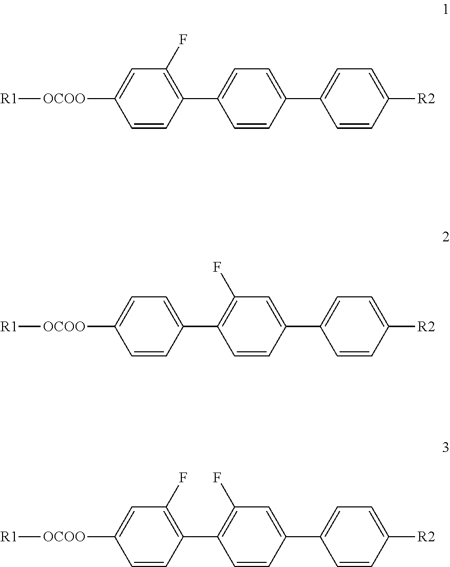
C1(F)=C(C2=CC=C(C3=CC=C([R2])C=C3)C=C2)C=CC([OCOO][R1])=C1.C1=C(C2=C(F)C=C(C3=CC=C([R2])C=C3)C=C2)C=CC([OCOO][R1])=C1.C1(F)=C(C2=C(F)C=C(C3=CC=C([R2])C=C3)C=C2)C=CC([OCOO][R1])=C1
